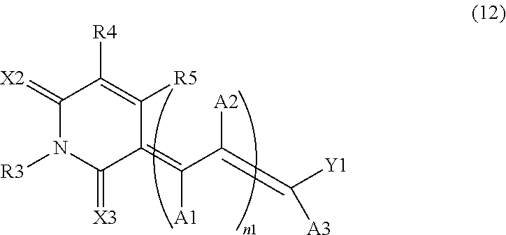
C1(=C(C(=C([Y1])[A3])[A2])[A1])C([R5])=C([R4])C(=[X2])N([R3])C1=[X3]
